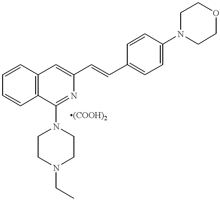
C1=CC=CC2=C1C=C(C=CC1=CC=C(N3CCOCC3)C=C1)N=C2N1CCN(CC)CC1
